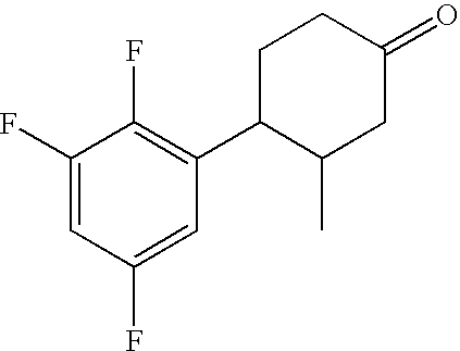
C1C(C2=C(F)C(F)=CC(F)=C2)C(C)CC(=O)C1
